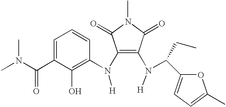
C1(N([H])C2=C(O)C(C(N(C)C)=O)=CC=C2)=C(N([H])C(C2=CC=C(C)O2)CC)C(=O)N(C)C1=O
